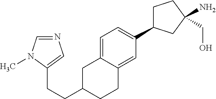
C1=C2C(=CC(C3CCC(N)(CO)C3)=C1)CCC(CCC1=CN=CN1C)C2
